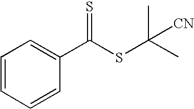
C1=CC=CC(C(SC(C)(C)[CN])=S)=C1
